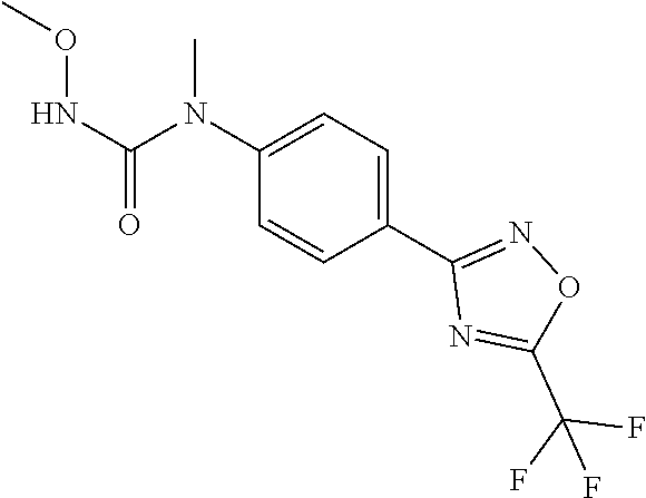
C1(C2=NOC(C(F)(F)F)=N2)=CC=C(N(C(NOC)=O)C)C=C1
